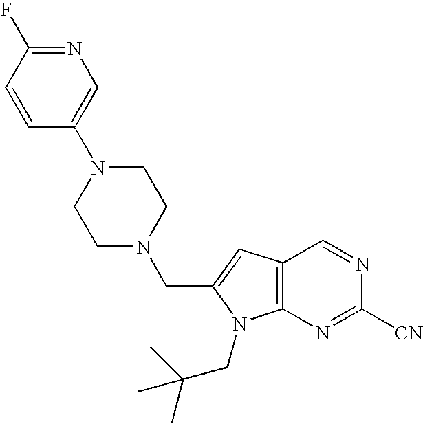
N1=C(F)C=CC(N2CCN(CC3=CC4=C(N=C([CN])N=C4)N3CC(C)(C)C)CC2)=C1
